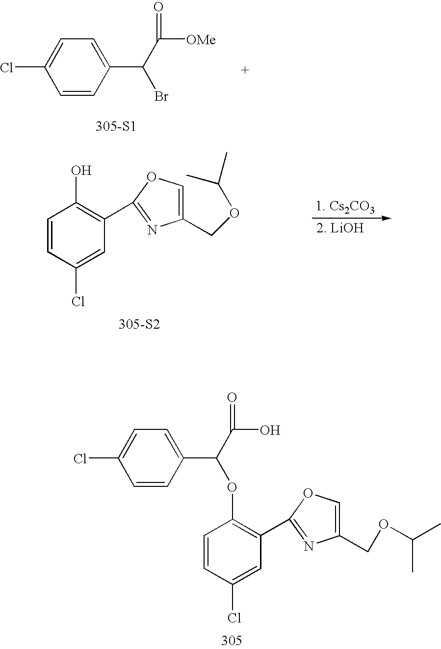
C1=CC(Cl)=CC(C2=NC(COC(C)C)=CO2)=C1OC(C1=CC=C(Cl)C=C1)C(O)=O.[305-S1].C1(Cl)=CC=C(C(C([OMe])=O)Br)C=C1.C1=CC(Cl)=CC(C2=NC(COC(C)C)=CO2)=C1O.[305-S2]
